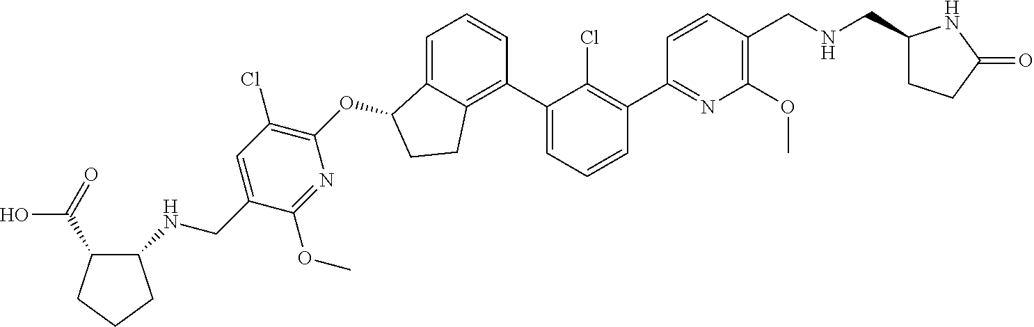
O(C1C2=CC=CC(C3=CC=CC(C4=NC(OC)=C(CNCC5CCC(=O)N5)C=C4)=C3Cl)=C2CC1)C1=C(Cl)C=C(CNC2C(C(=O)O)CCC2)C(OC)=N1
